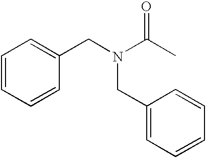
C1=CC=CC(CN(C(C)=O)CC2=CC=CC=C2)=C1
